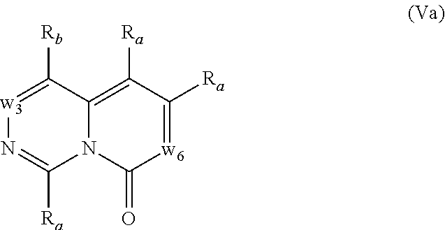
N12C(=C([Ra])C([Ra])=[w6]C1=O)C([Rb])=[w3]N=C2[Ra]
